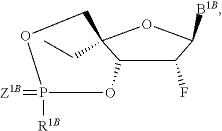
C12C(F)C([B1B])OC1(CC)COP(=[Z1B])([R1B])O2
